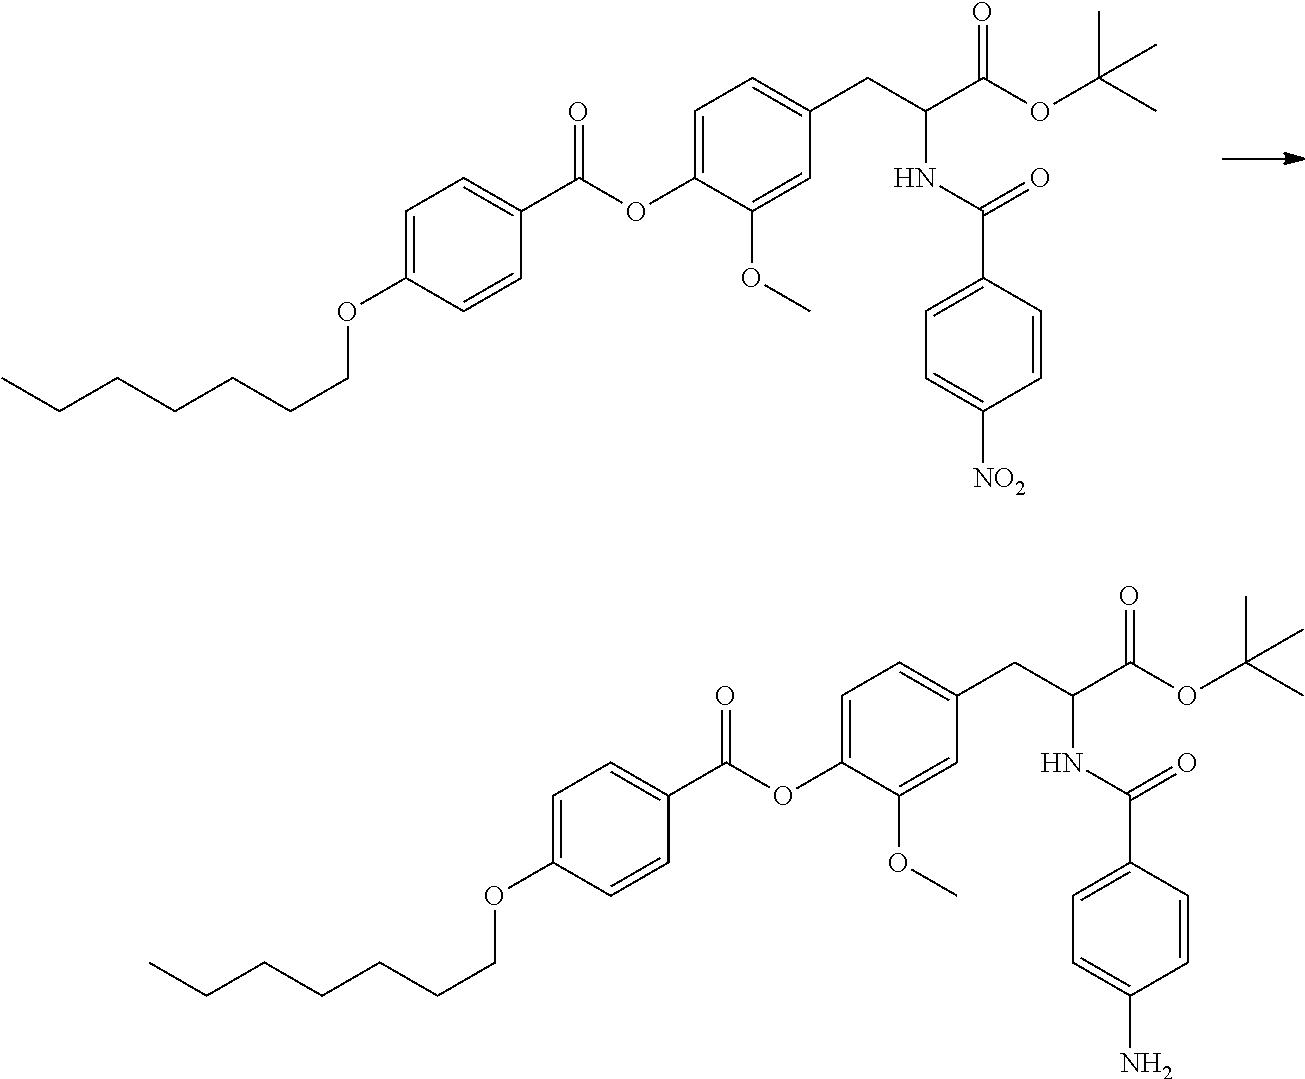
C1=C(OC(C2=CC=C(OCCCCCCC)C=C2)=O)C(OC)=CC(CC(C(=O)OC(C)(C)C)NC(C2=CC=C([NO2])C=C2)=O)=C1.C1=C(OC(C2=CC=C(OCCCCCCC)C=C2)=O)C(OC)=CC(CC(C(=O)OC(C)(C)C)NC(C2=CC=C(N)C=C2)=O)=C1
